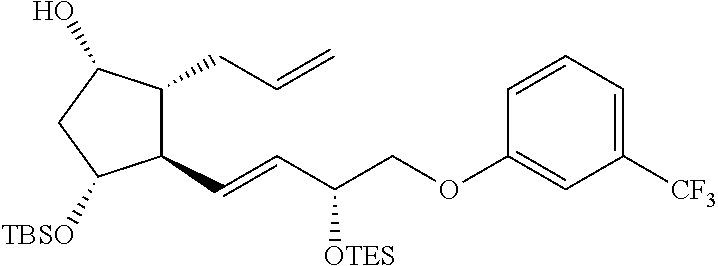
C1(C=CC(COC2=CC([CF3])=CC=C2)[OTES])C(CC=C)C(O)CC1[TBSO]
